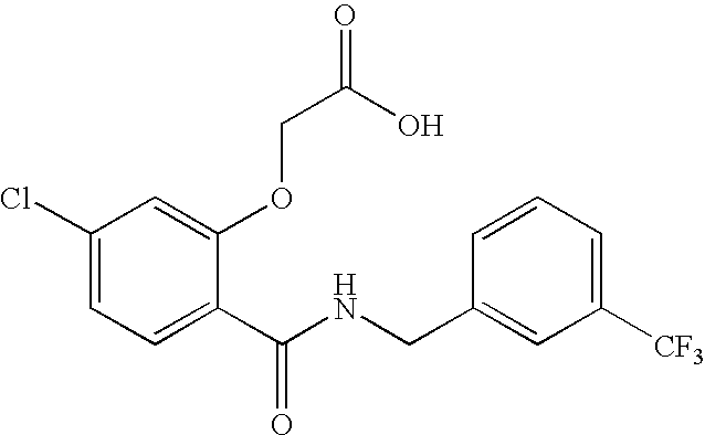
C1(Cl)=CC=C(C(NCC2=CC([CF3])=CC=C2)=O)C(OCC(O)=O)=C1
